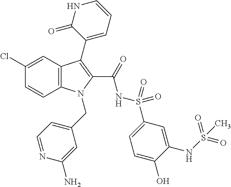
C1(Cl)=CC2=C(C=C1)N(CC1=CC=NC(N)=C1)C(C(=O)NS(=O)(=O)C1=CC=C(O)C(NS(=O)(=O)C)=C1)=C2C1=CC=CNC1=O
